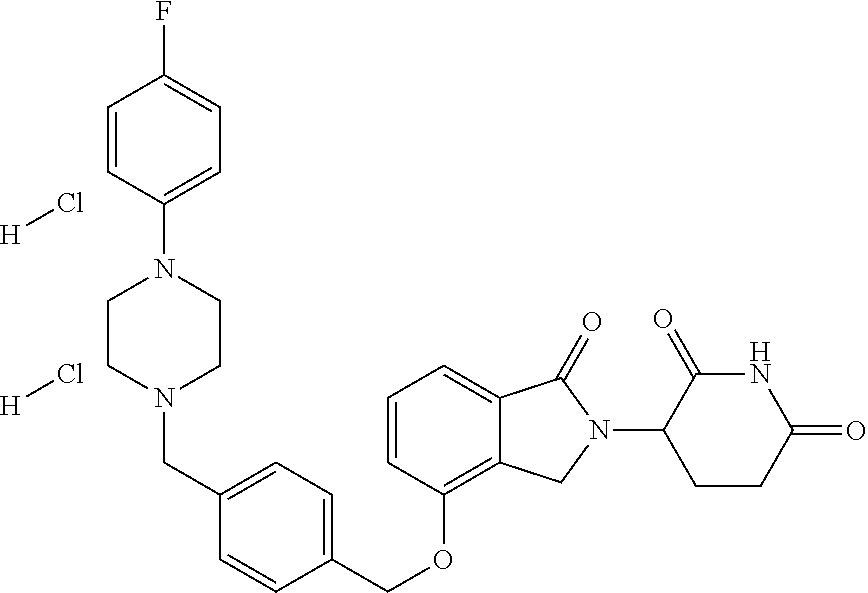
C1=CC(N2CCN(CC3=CC=C(COC4=C5C(=CC=C4)C(=O)N(C4CCC(=O)NC4=O)C5)C=C3)CC2)=CC=C1F.Cl[H].Cl[H]
